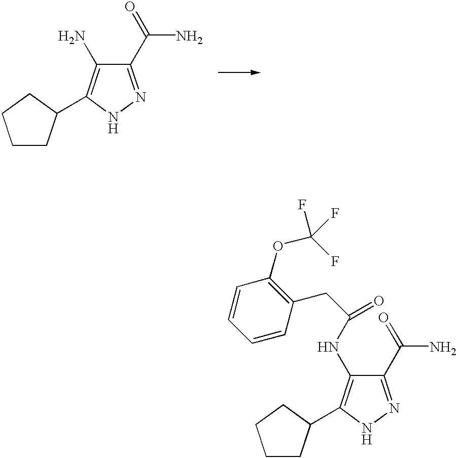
C1CC(C2=C(NC(CC3=C(OC(F)(F)F)C=CC=C3)=O)C(C(N)=O)=NN2)CC1.C1CC(C2=C(N)C(C(N)=O)=NN2)CC1
